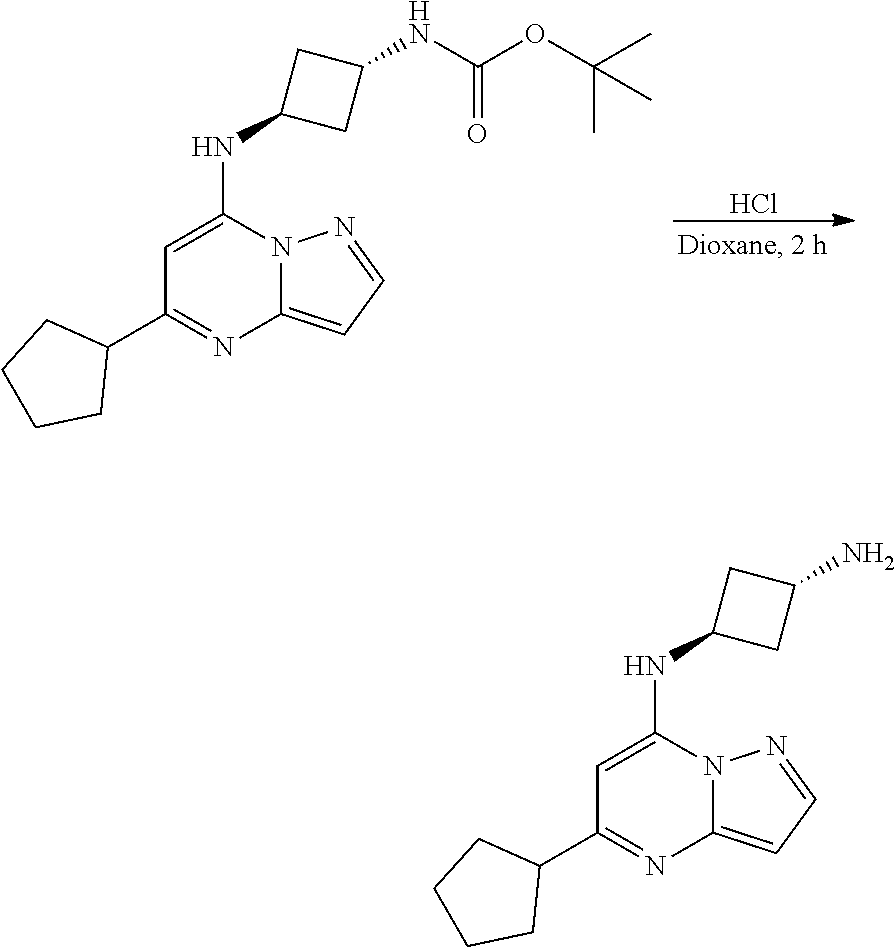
Cl.N12C(=CC=N1)N=C(C1CCCC1)C=C2NC1CC(NC(=O)OC(C)(C)C)C1.N12C(=CC=N1)N=C(C1CCCC1)C=C2NC1CC(N)C1
